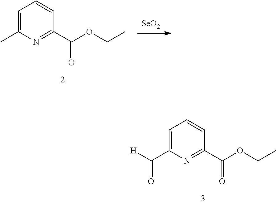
C1=C(C([H])=O)N=C(C(OCC)=O)C=C1.[SeO2].C1=C(C)N=C(C(OCC)=O)C=C1
